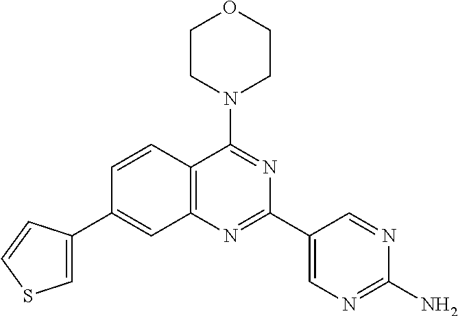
C1(C2=CSC=C2)=CC2=C(C=C1)C(N1CCOCC1)=NC(C1=CN=C(N)N=C1)=N2
